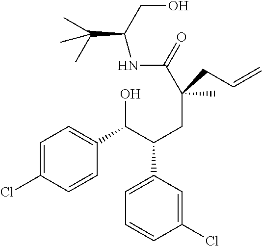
OC(C(CC(CC=C)(C)C(NC(CO)C(C)(C)C)=O)C1=CC=CC(Cl)=C1)C1=CC=C(Cl)C=C1
